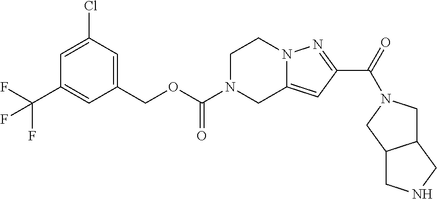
C1(COC(N2CC3=CC(C(=O)N4CC5C(C4)CNC5)=NN3CC2)=O)=CC(Cl)=CC(C(F)(F)F)=C1
